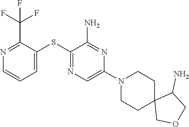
C1(C(F)(F)F)=NC=CC=C1SC1=NC=C(N2CCC3(CC2)COCC3N)N=C1N
